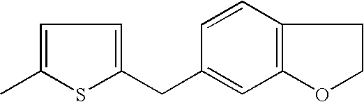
C1=C(C)SC(CC2=CC3=C(C=C2)CCO3)=C1
